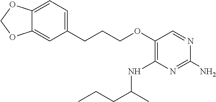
O(C1=C(NC(CCC)C)N=C(N)N=C1)CCCC1=CC=C2C(=C1)OCO2
